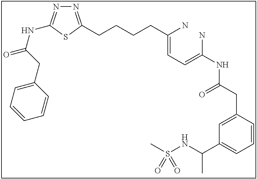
N1=C(CCCCC(=CC=C(N)NC(CC2=CC(C(NS(C)(=O)=O)C)=CC=C2)=O)N)SC(NC(=O)CC2=CC=CC=C2)=N1
